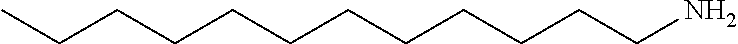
CCCCCCCCCCCCN
